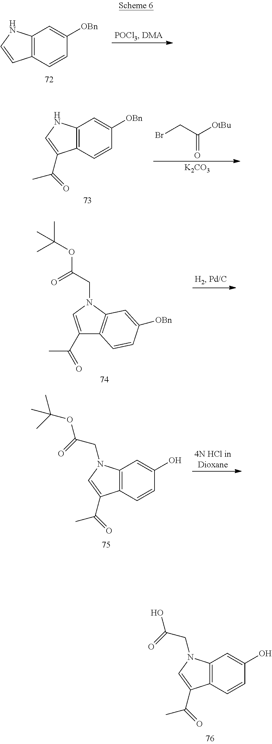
C12=C(C=CC([OBn])=C1)C=CN2.C12=C(C=CC([OBn])=C1)C(C(=O)C)=CN2.BrCC([OtBu])=O.[K2CO3].C1(C(=O)C)=CN(CC(OC(C)(C)C)=O)C2=C1C=CC([OBn])=C2.C12=C(C=CC(O)=C1)C(C(=O)C)=CN2CC(OC(C)(C)C)=O.C12=C(C=CC(O)=C1)C(C(=O)C)=CN2CC(O)=O
